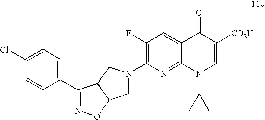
C1N(C2=C(F)C=C3C(=N2)N(C2CC2)C=C([CO2H])C3=O)CC2C1ON=C2C1=CC=C(Cl)C=C1
